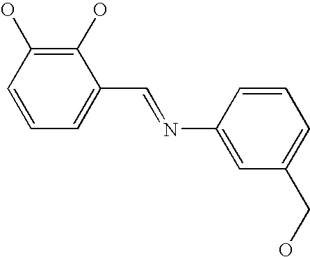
C1=CC(O)=C(O)C(C=NC2=CC(CO)=CC=C2)=C1
